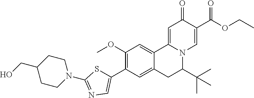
C1(OC)=C(C2=CN=C(N3CCC(CO)CC3)S2)C=C2C(=C1)C1=CC(=O)C(C(=O)OCC)=CN1C(C(C)(C)C)C2
